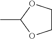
C1(C)OCCO1
